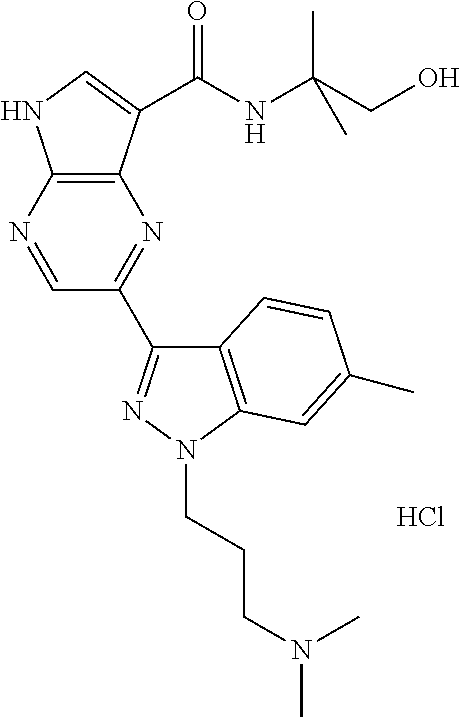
Cl.C1=NC2=C(N=C1C1=NN(CCCN(C)C)C3=C1C=CC(C)=C3)C(C(NC(CO)(C)C)=O)=CN2
